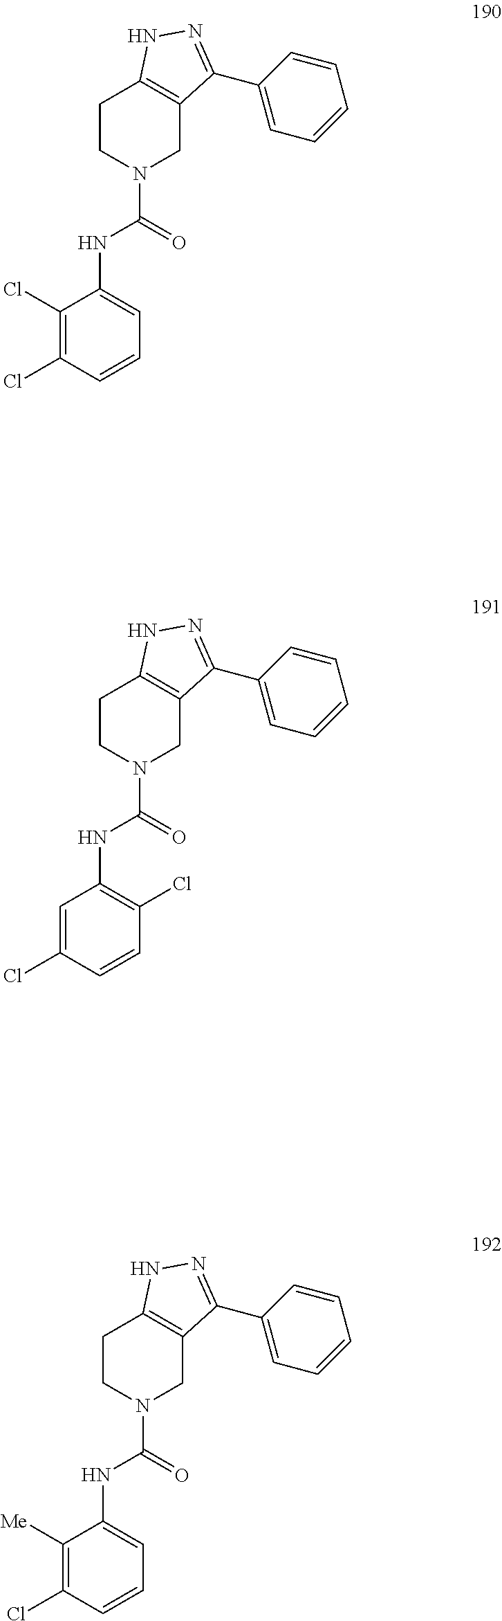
C1(Cl)=C(Cl)C=CC=C1NC(N1CC2=C(CC1)NN=C2C1=CC=CC=C1)=O.C1=C(Cl)C=CC(Cl)=C1NC(N1CC2=C(CC1)NN=C2C1=CC=CC=C1)=O.C1([Me])=C(Cl)C=CC=C1NC(N1CC2=C(CC1)NN=C2C1=CC=CC=C1)=O
